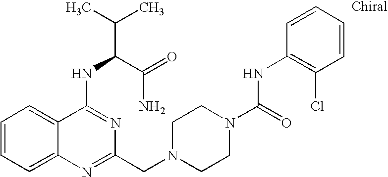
C1=CC=C2C(=C1)C(NC(C(=O)N)C(C)C)=NC(CN1CCN(C(=O)NC3=C(Cl)C=CC=C3)CC1)=N2
